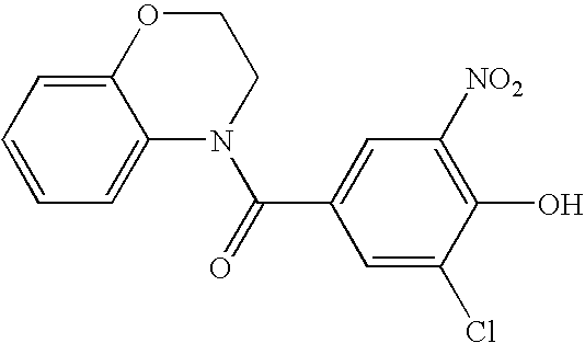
C1=CC=C2C(=C1)N(C(=O)C1=CC([NO2])=C(O)C(Cl)=C1)CCO2
